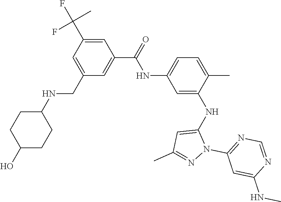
C1=C(CNC2CCC(O)CC2)C=C(C(=O)NC2=CC=C(C)C(NC3=CC(C)=NN3C3=NC=NC(NC)=C3)=C2)C=C1C(F)(F)C
